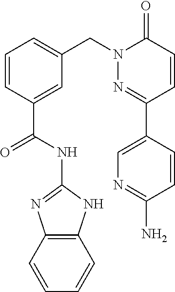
C12=C(NC(NC(C3=CC(CN4N=C(C5=CN=C(N)C=C5)C=CC4=O)=CC=C3)=O)=N1)C=CC=C2
